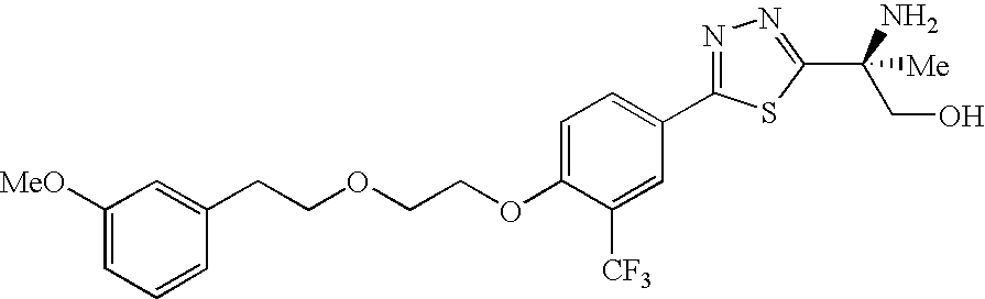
C1([MeO])=CC=CC(CCOCCOC2=CC=C(C3=NN=C(C(N)([Me])CO)S3)C=C2[CF3])=C1
